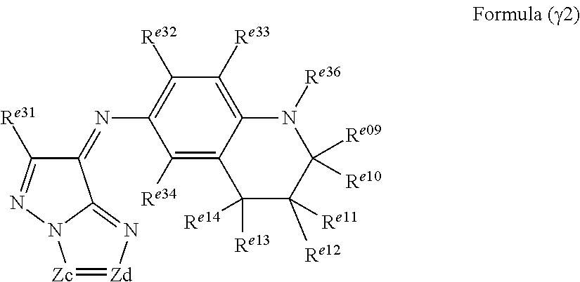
C1(=NC2=C([Re32])C([Re33])=C3C(=C2[Re34])C([Re14])([Re13])C([Re11])([Re12])C([Re09])([Re10])N3[Re36])C([Re31])=NN2C1=N[Zd]=[Zc]2
